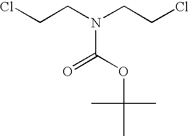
ClCCN(CCCl)C(OC(C)(C)C)=O
